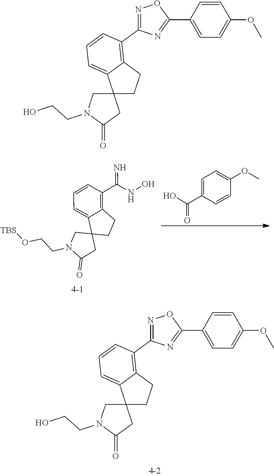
C1(C(NO)=N)=C2C(=CC=C1)C1(CC2)CN(CCO[TBS])C(=O)C1.C1=C(C(O)=O)C=CC(OC)=C1.N1=C(C2=C3C(=CC=C2)C2(CC3)CN(CCO)C(=O)C2)N=C(C2=CC=C(OC)C=C2)O1.N1=C(C2=C3C(=CC=C2)C2(CC3)CN(CCO)C(=O)C2)N=C(C2=CC=C(OC)C=C2)O1
